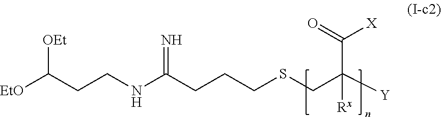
[EtO]C(CCNC(CCCSCC([Y])(C(=O)[X])[Rx])=N)[OEt]
